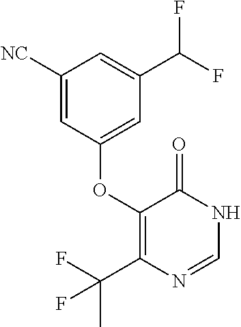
C1([NC])=CC(OC2=C(C(F)(C)F)N=CNC2=O)=CC(C(F)F)=C1
